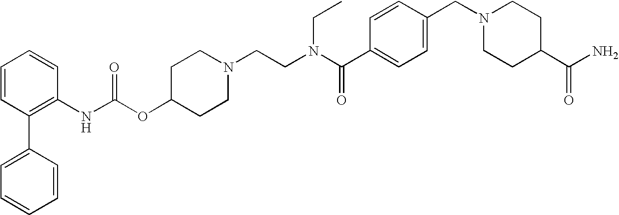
C1=CC(C2=CC=CC=C2)=C(NC(OC2CCN(CCN(C(C3=CC=C(CN4CCC(C(N)=O)CC4)C=C3)=O)CC)CC2)=O)C=C1
